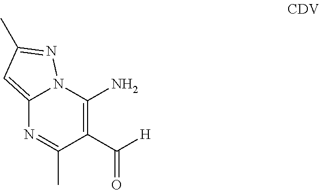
C12=CC(C)=NN1C(N)=C(C([H])=O)C(C)=N2
